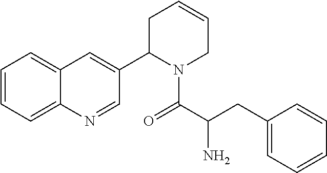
C1=CC=C2C(=C1)C=C(C1N(C(C(CC3=CC=CC=C3)N)=O)CC=CC1)C=N2
